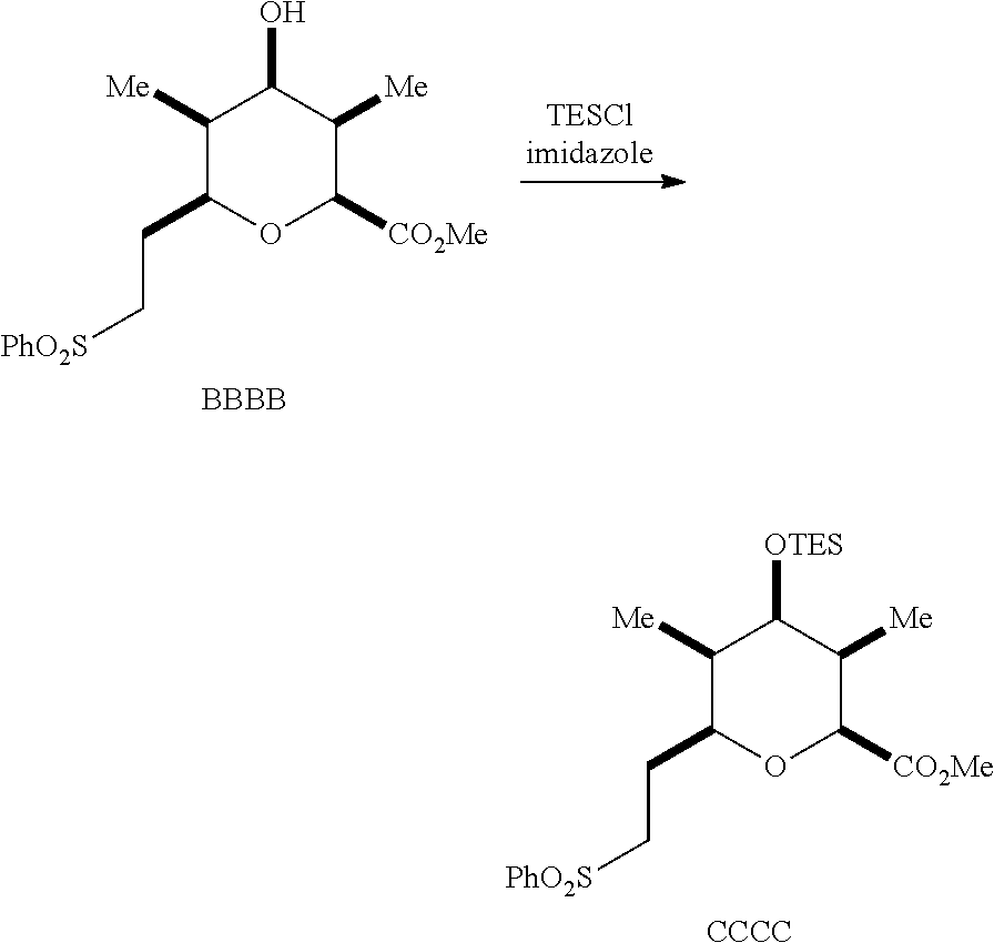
C1([Me])C(CC[PhO2S])OC([CO2Me])C([Me])C1O.[BBBB].C1([Me])C(CC[PhO2S])OC([CO2Me])C([Me])C1[OTES].[CCCC]
